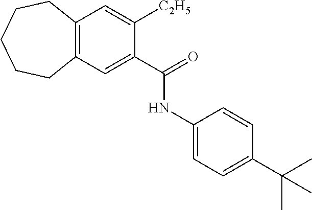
C12=C(C=C(C(=O)NC3=CC=C(C(C)(C)C)C=C3)C([C2H5])=C1)CCCCC2
